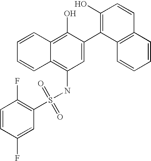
S(NC1=C2C(=C(O)C(C3=C(O)C=CC4=C3C=CC=C4)=C1)C=CC=C2)(=O)(=O)C1=C(F)C=CC(F)=C1
